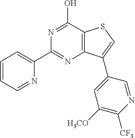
C12=C(C(O)=NC(C3=CC=CC=N3)=N1)SC=C2C1=CC([H3CO])=C([CF3])N=C1
